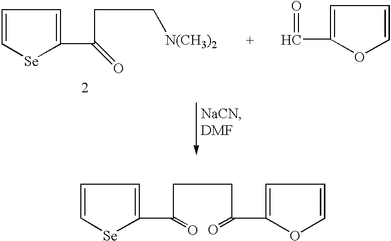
C1=C(C=O)OC=C1.C1=C[Se]C(C(CC[N(CH3)2])=O)=C1.C1=C[Se]C(C(CCC(C2=CC=CO2)=O)=O)=C1
